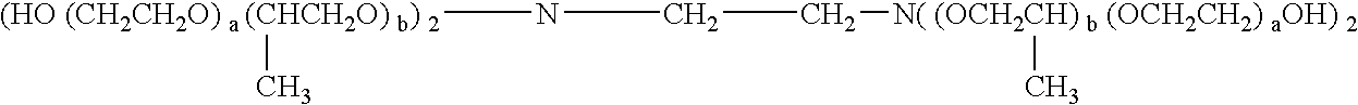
[(HO (CH2CH2O) a (CHCH2O) b) 2](NCC[N( (OCH2CH) b (OCH2CH2) aOH) 2]C)C
